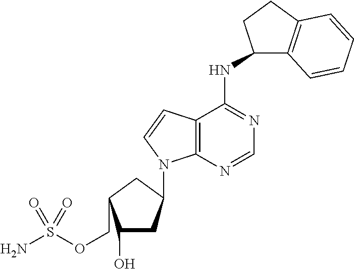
C1(NC2C3=C(CC2)C=CC=C3)=NC=NC2=C1C=CN2C1CC(O)C(COS(N)(=O)=O)C1
